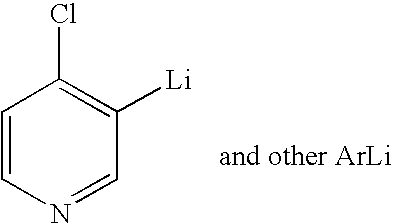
C1=CN=CC([Li])=C1Cl
